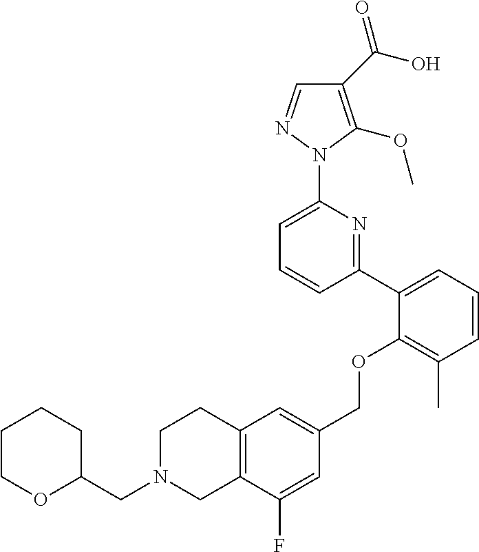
C1(C(O)=O)=C(OC)N(C2=CC=CC(C3=CC=CC(C)=C3OCC3=CC4=C(C(F)=C3)CN(CC3OCCCC3)CC4)=N2)N=C1
